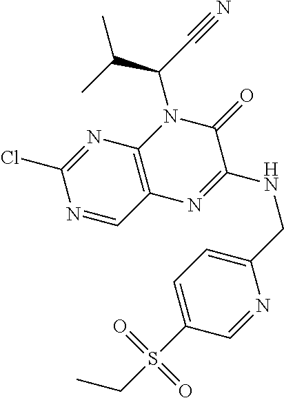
N1=C(Cl)N=CC2=C1N(C(C#N)C(C)C)C(=O)C(NCC1=CC=C(S(CC)(=O)=O)C=N1)=N2
